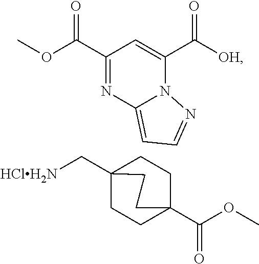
C1(C(OC)=O)=NC2=CC=NN2C(C([OH])=O)=C1.C1CC2(C[HClH2N])CCC1(C(OC)=O)CC2
